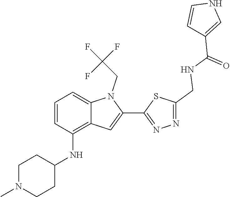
N1(C)CCC(NC2=C3C=C(C4=NN=C(CNC(=O)C5=CNC=C5)S4)N(CC(F)(F)F)C3=CC=C2)CC1
